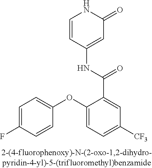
C1=CC(NC(C2=CC([CF3])=CC=C2OC2=CC=C(F)C=C2)=O)=CC(=O)N1
